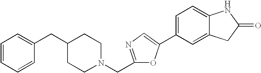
C1=CC=CC(CC2CCN(CC3=NC=C(C4=CC=C5C(=C4)CC(=O)N5)O3)CC2)=C1
